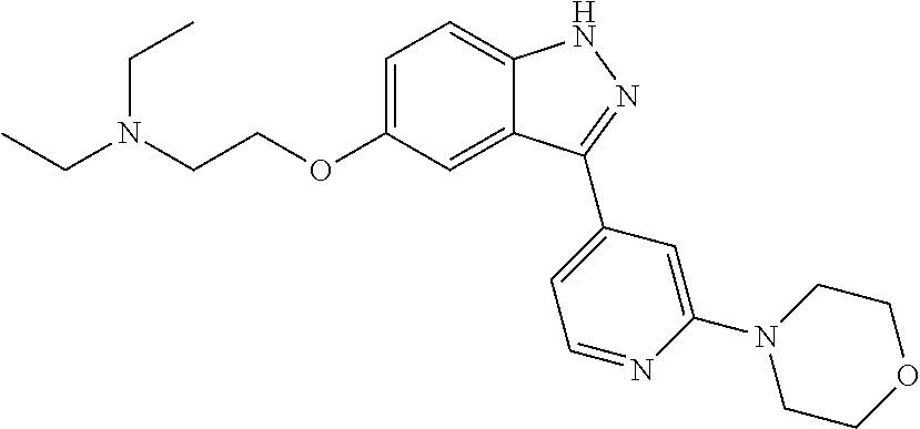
C1=C(OCCN(CC)CC)C=C2C(=C1)NN=C2C1=CC=NC(N2CCOCC2)=C1
